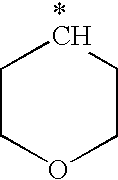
C1COCC[*CH]1
